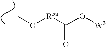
CO[R5a]C(O[W3])=O
